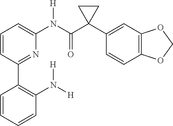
C1=CC(C2=C(N([H])[H])C=CC=C2)=NC(N(C(C2(C3=CC4=C(C=C3)OCO4)CC2)=O)[H])=C1
